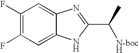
C1(F)=C(F)C=C2C(=C1)N=C(C([N-bocH])C)N2
